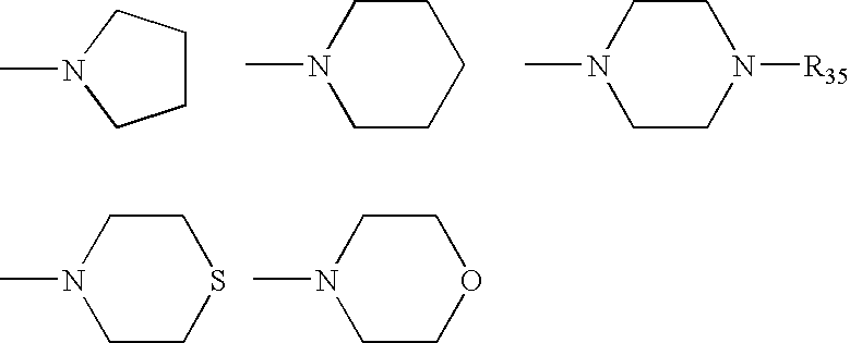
C1CCN(C)C1.C1CCCCN1C.C1CN([R35])CCN1C.C1CSCCN1C.C1COCCN1C
